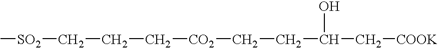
C(CC[CO2]CCC(C[COOK])O)[SO2]C
